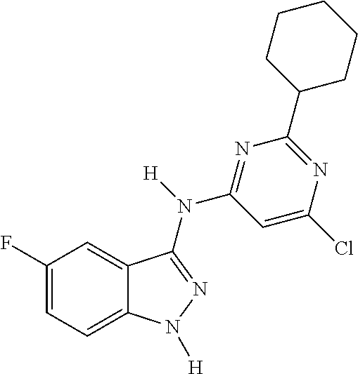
C1(F)=CC=C2C(=C1)C(N([H])C1=NC(C3CCCCC3)=NC(Cl)=C1)=NN2[H]
